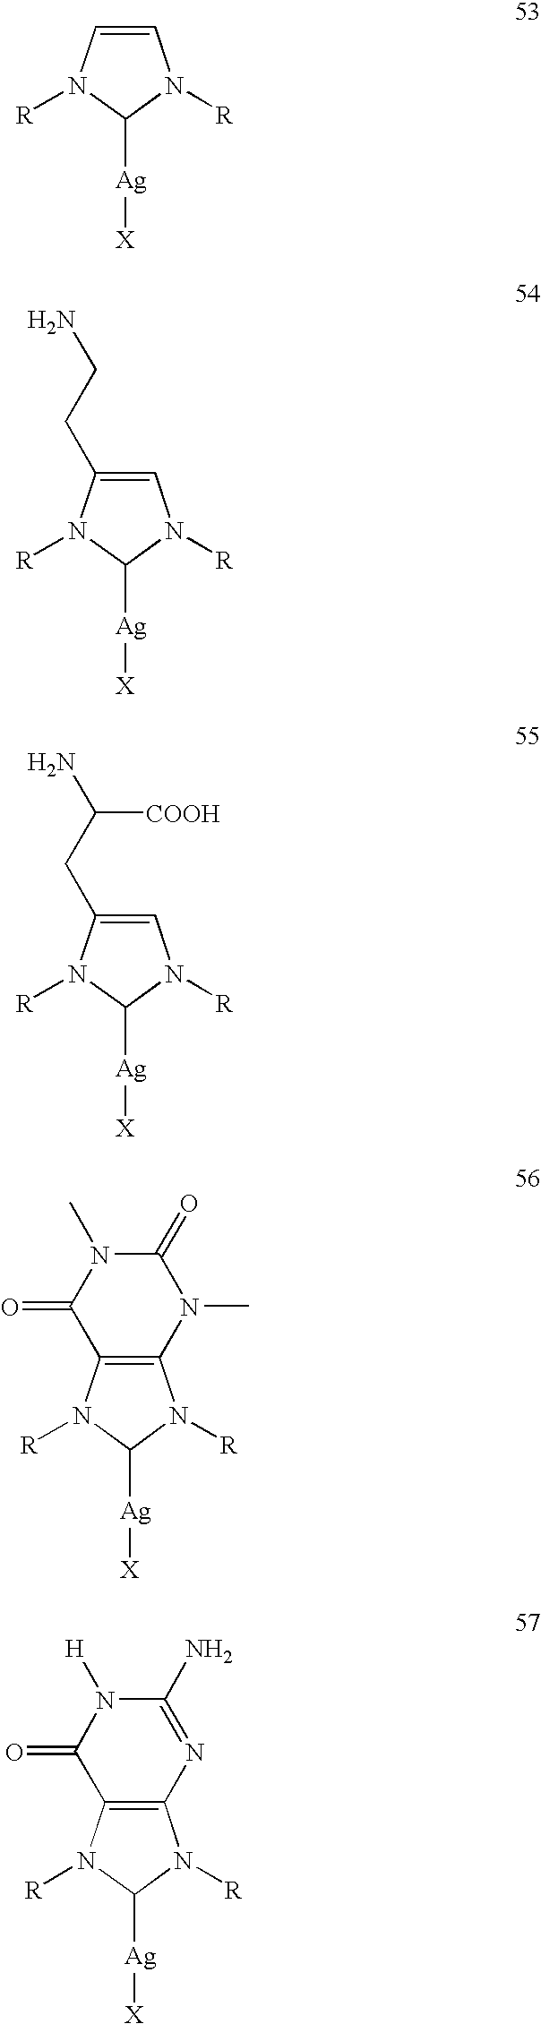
C1=CN([R])C([Ag][X])N1[R].C1=C(CCN)N([R])C([Ag][X])N1[R].C1=C(CC(N)[COOH])N([R])C([Ag][X])N1[R].C12=C(N([R])C([Ag][X])N1[R])C(=O)N(C)C(=O)N2C.C12=C(N([R])C([Ag][X])N1[R])C(=O)N([H])C(N)=N2
